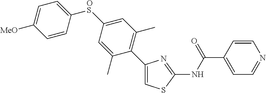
C1(C2=C(C)C=C([OS]C3=CC=C([MeO])C=C3)C=C2C)=CSC(NC(C2=CC=NC=C2)=O)=N1
